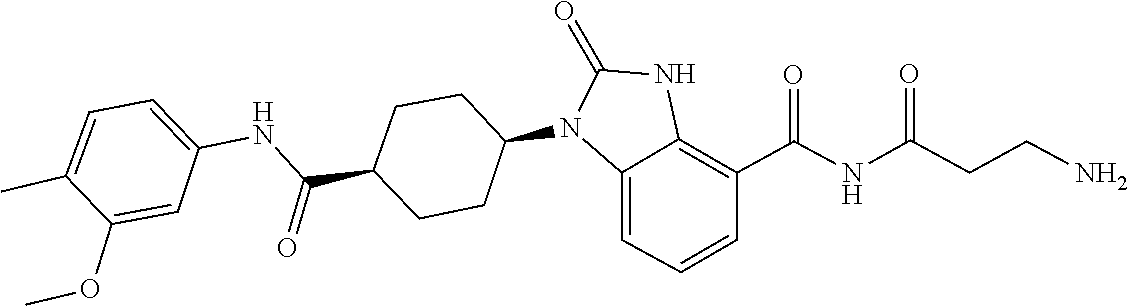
N(C(CCN)=O)C(C1=C2NC(=O)N(C3CCC(C(NC4=CC=C(C)C(OC)=C4)=O)CC3)C2=CC=C1)=O
